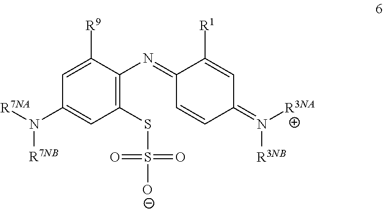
C1=C([R9])C(N=C2C=CC(=N([R3NA])[R3NB])C=C2[R1])=C(SS([O-])(=O)=O)C=C1N([R7NA])[R7NB]
